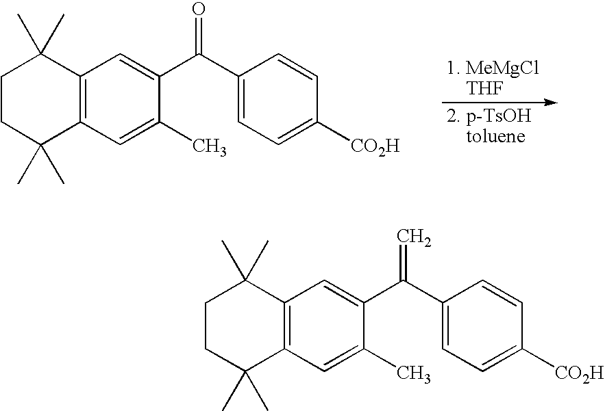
C12=C(C=C(C)C(C(C3=CC=C([CO2H])C=C3)=O)=C1)C(C)(C)CCC2(C)C.C12=C(C=C(C)C(C(C3=CC=C([CO2H])C=C3)=C)=C1)C(C)(C)CCC2(C)C
